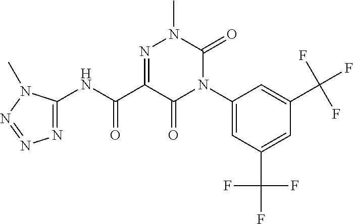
N1(C2=CC(C(F)(F)F)=CC(C(F)(F)F)=C2)C(=O)N(C)N=C(C(NC2=NN=NN2C)=O)C1=O
